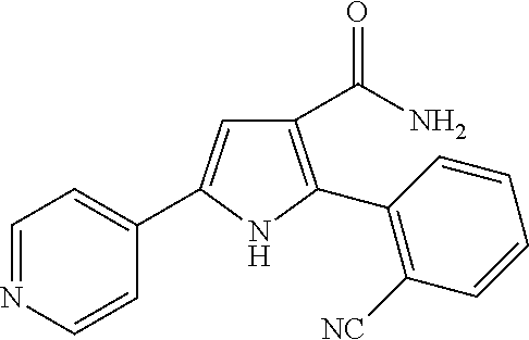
C1(C(N)=O)=C(C2=C([NC])C=CC=C2)NC(C2=CC=NC=C2)=C1
